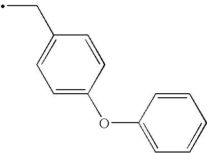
C1=CC(OC2=CC=CC=C2)=CC=C1CC
